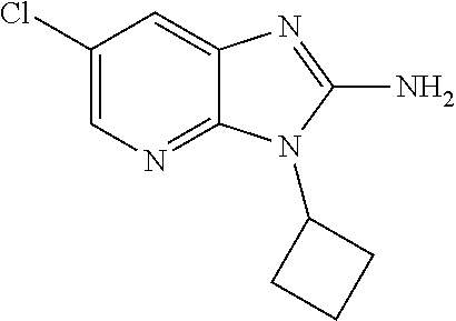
C1(Cl)=CN=C2C(=C1)N=C(N)N2C1CCC1
